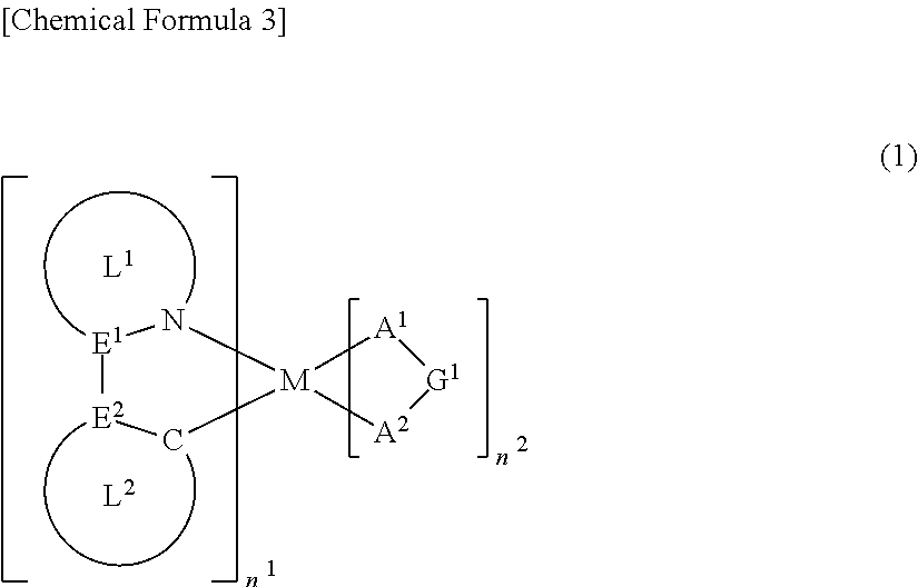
[E1]1[E2]C[M]2(N1)[A2][G1][A1]2
